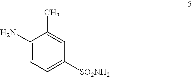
C1(N)=CC=C([SO2NH2])C=C1C
